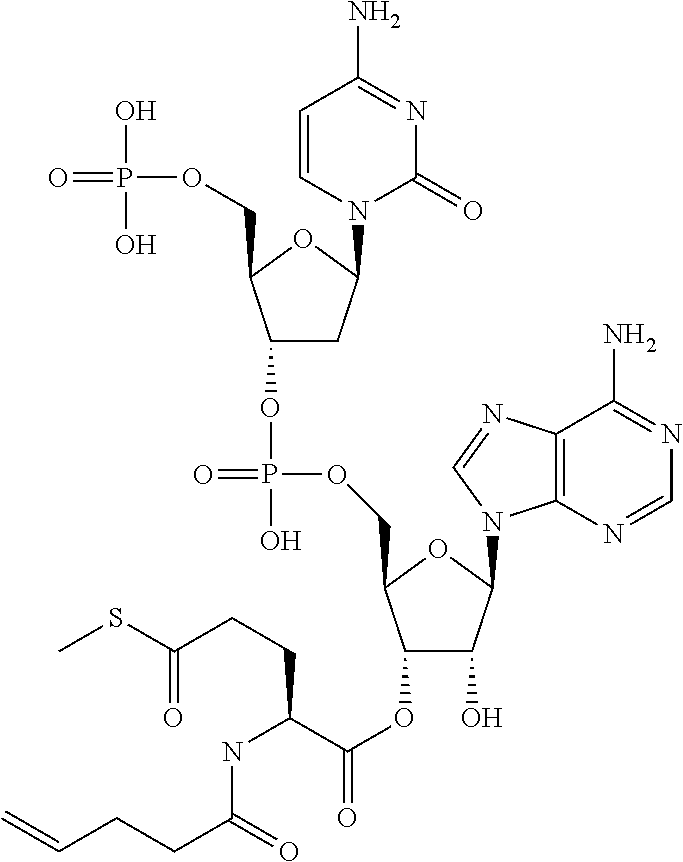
C1=CN(C2CC(OP(=O)(OCC3C(OC(=O)C(NC(=O)CCC=C)CCC(SC)=O)C(O)C(N4C5=C(N=C4)C(N)=NC=N5)O3)O)C(COP(=O)(O)O)O2)C(=O)N=C1N
